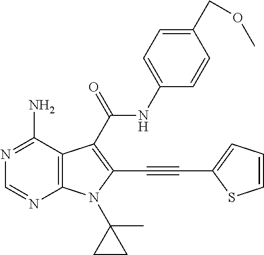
N1=C(N)C2=C(N=C1)N(C1(C)CC1)C(C#CC1=CC=CS1)=C2C(NC1=CC=C(COC)C=C1)=O
